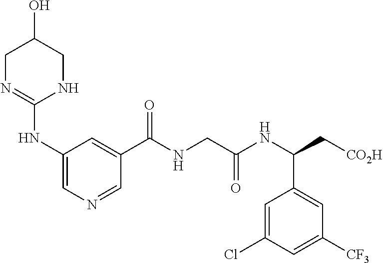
C1N=C(NC2=CN=CC(C(NCC(NC(C[CO2H])C3=CC([CF3])=CC(Cl)=C3)=O)=O)=C2)NCC1O
